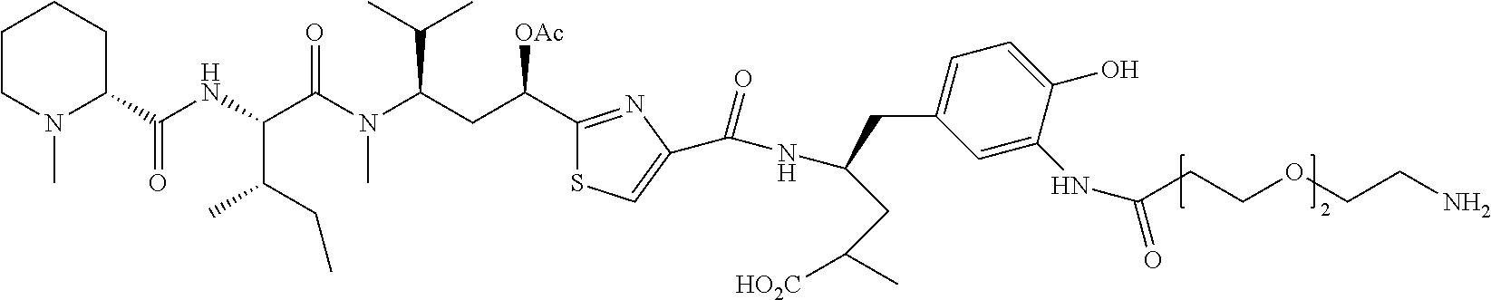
C1CN(C)C(C(NC(C(N(C(CC(C2=NC(C(NC(CC([HO2C])C)CC3=CC=C(O)C(NC(=O)CCOCCN)=C3)=O)=CS2)[OAc])C(C)C)C)=O)C(CC)C)=O)CC1
